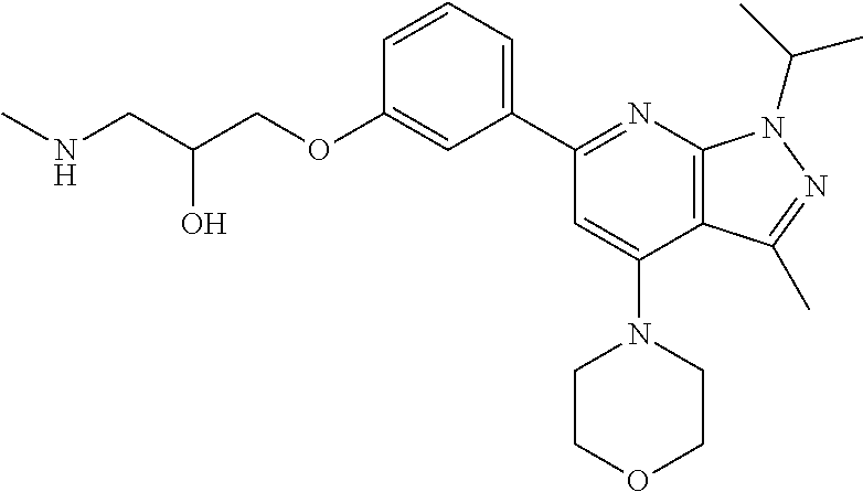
C(O)(CNC)COC1=CC(C2=NC3=C(C(N4CCOCC4)=C2)C(C)=NN3C(C)C)=CC=C1
